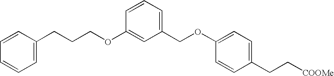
C1=C(CCCOC2=CC(COC3=CC=C(CC[COOMe])C=C3)=CC=C2)C=CC=C1
